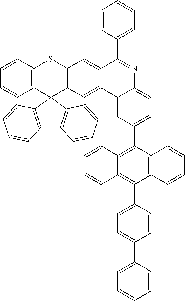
C12=C(C3(C4=C(S1)C=C1C(=C4)C4=CC(C5=C6C(=C(C7=CC=C(C8=CC=CC=C8)C=C7)C7=C5C=CC=C7)C=CC=C6)=CC=C4N=C1C1=CC=CC=C1)C1=C(C4=C3C=CC=C4)C=CC=C1)C=CC=C2
